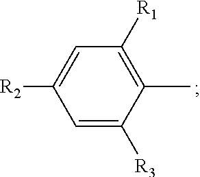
C1([R1])=C(C)C([R3])=CC([R2])=C1
